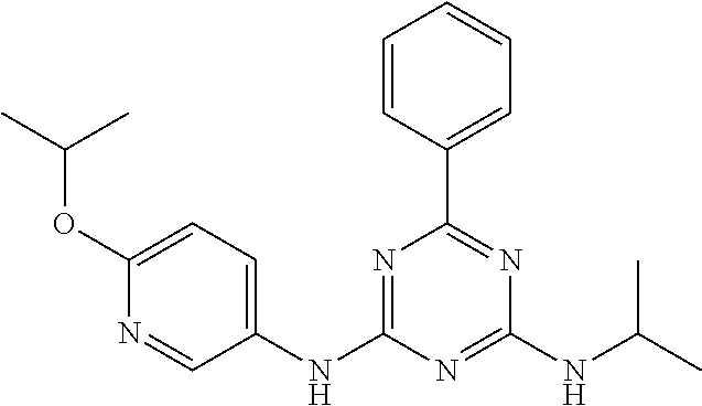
C1(NC2=NC(C3=CC=CC=C3)=NC(NC(C)C)=N2)=CC=C(OC(C)C)N=C1
